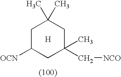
[H].[OCN]C1CC(C[NCO])(C)CC(C)(C)C1
